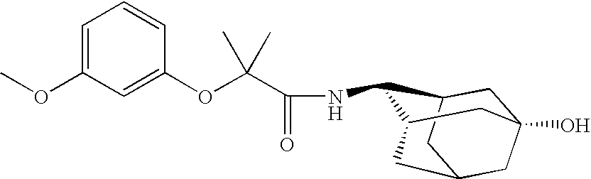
C1=C(OC)C=C(OC(C(NC2C3CC4(O)CC(CC2C4)C3)=O)(C)C)C=C1
